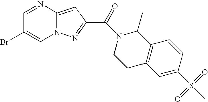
N1=CC(Br)=CN2C1=CC(C(=O)N1CCC3=C(C1C)C=CC(S(C)(=O)=O)=C3)=N2
